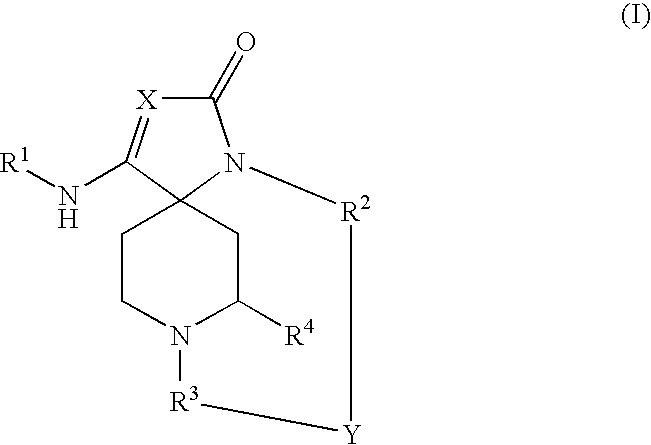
C1(=O)[X]=C(N[R1])C23N1[R2][Y][R3]N(CC2)C([R4])C3
